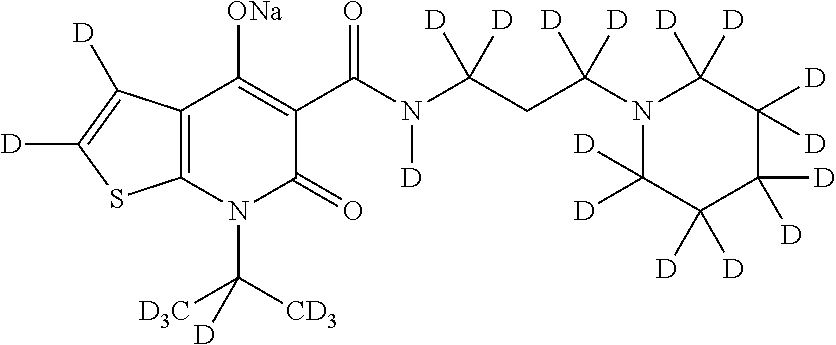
C12=C(N(C([CD3])([D3C])[D])C(=O)C(C(N(C(CC(N3C([D])([D])C([D])([D])C([D])([D])C([D])([D])C3([D])[D])([D])[D])([D])[D])[D])=O)=C1[ONa])SC([D])=C2[D]
